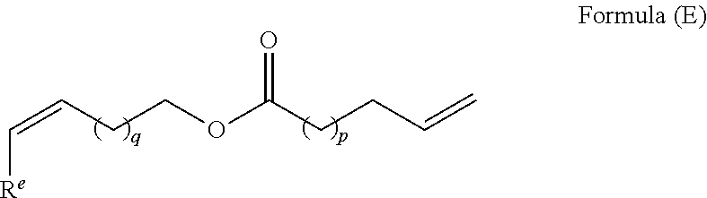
C([Re])=CCCOC(CCC=C)=O
